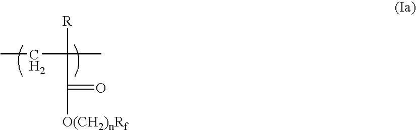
CCC([R])(C(=O)[O(CH2)nRf])C
